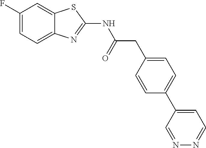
C1(F)=CC=C2C(=C1)SC(NC(CC1=CC=C(C3=CC=NN=C3)C=C1)=O)=N2
